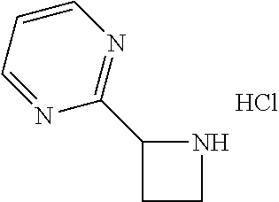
C1(C2=NC=CC=N2)CCN1.Cl
